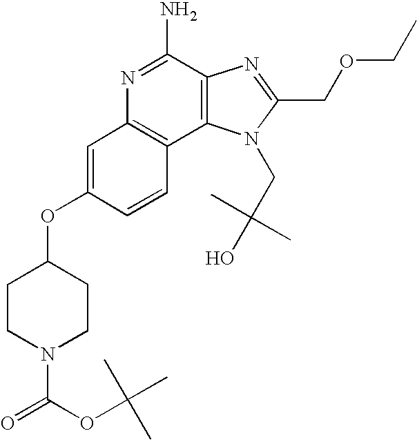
C1=C(OC2CCN(C(OC(C)(C)C)=O)CC2)C=CC2=C1N=C(N)C1=C2N(CC(O)(C)C)C(COCC)=N1
